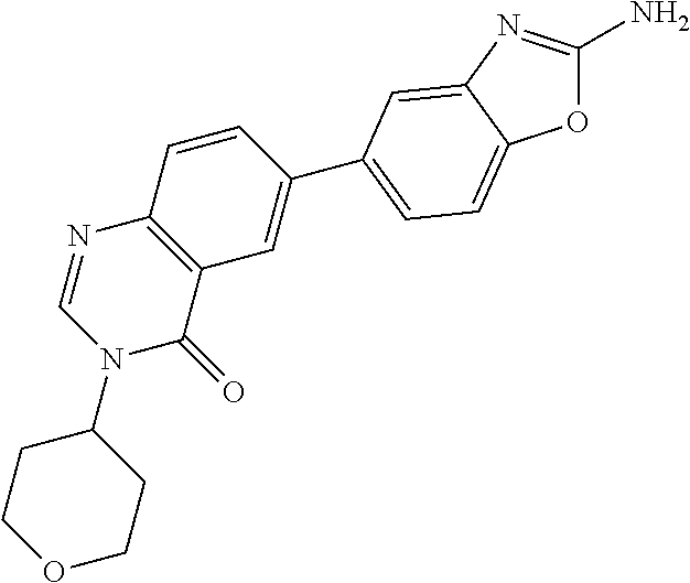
O1C(N)=NC2=CC(C3=CC4=C(C=C3)N=CN(C3CCOCC3)C4=O)=CC=C12
